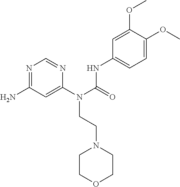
NC1=NC=NC(N(C(=O)NC2=CC=C(OC)C(OC)=C2)CCN2CCOCC2)=C1
